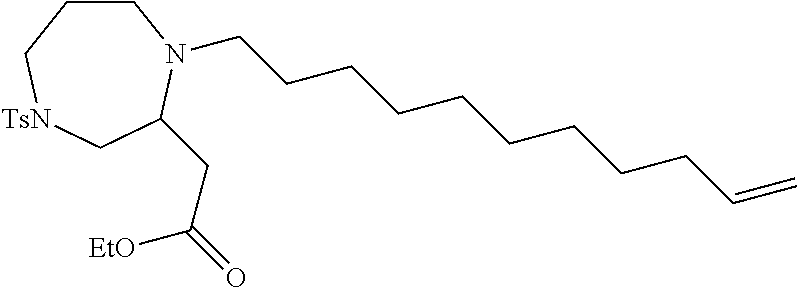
C1CC[TsN]CC(CC(=O)[EtO])N1CCCCCCCCCC=C
